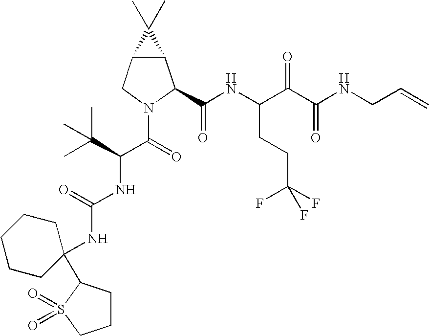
C12C(CN(C(C(NC(=O)NC3(C4CCCS4(=O)=O)CCCCC3)C(C)(C)C)=O)C1C(NC(C(C(NCC=C)=O)=O)CCC(F)(F)F)=O)C2(C)C
